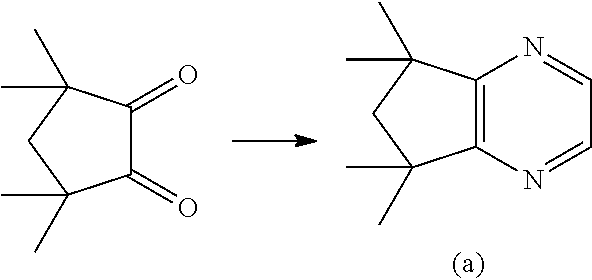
C12=C(C(C)(C)CC1(C)C)N=CC=N2.C1(=O)C(=O)C(C)(C)CC1(C)C
